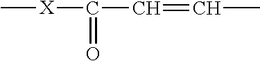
C[X]C(=O)C=CC
